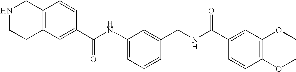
C1(C(NC2=CC=CC(CNC(C3=CC(OC)=C(OC)C=C3)=O)=C2)=O)=CC2=C(C=C1)CNCC2
